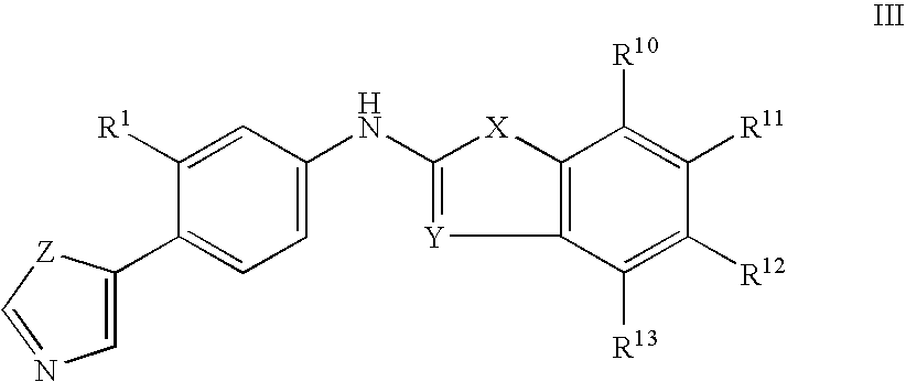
C1=C(NC2=[Y]C3=C([X]2)C([R10])=C([R11])C([R12])=C3[R13])C=C([R1])C(C2=CN=C[Z]2)=C1
